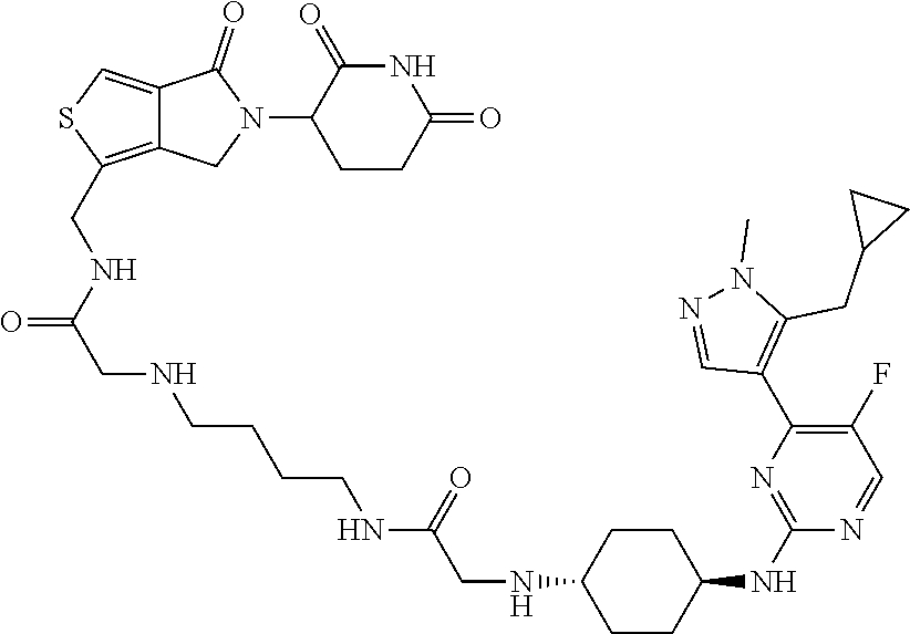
C1CC(=O)NC(=O)C1N1C(=O)C2=CSC(CNC(CNCCCCNC(CNC3CCC(NC4=NC(C5=C(CC6CC6)N(C)N=C5)=C(F)C=N4)CC3)=O)=O)=C2C1
